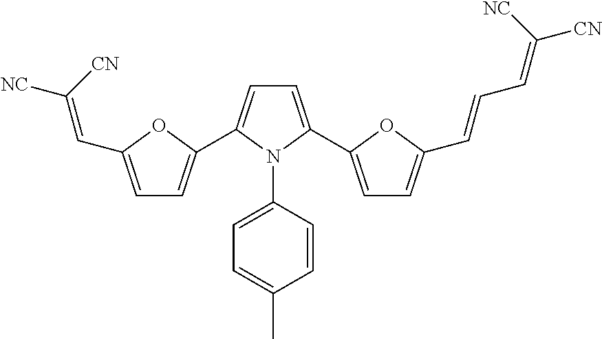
C1=C(C2=CC=C(C=CC=C([CN])[NC])O2)N(C2=CC=C(C)C=C2)C(C2=CC=C(C=C([NC])[CN])O2)=C1
